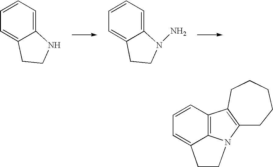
C12=CC=CC=C1CCN2.C12=CC=CC=C1CCN2N.C12=C3C(=CC=C1)CCN3C1=C2CCCCC1
